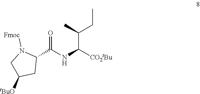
C1(C(NC([CO2tBu])C(C)CC)=O)N([Fmoc])CC([tBuO])C1
